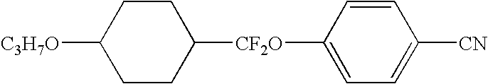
C1CC([CF2O]C2=CC=C([CN])C=C2)CCC1[C3H7O]
